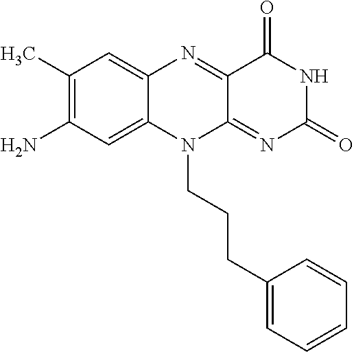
C1(C)=C(N)C=C2C(=C1)N=C1C(=NC(=O)NC1=O)N2CCCC1=CC=CC=C1
